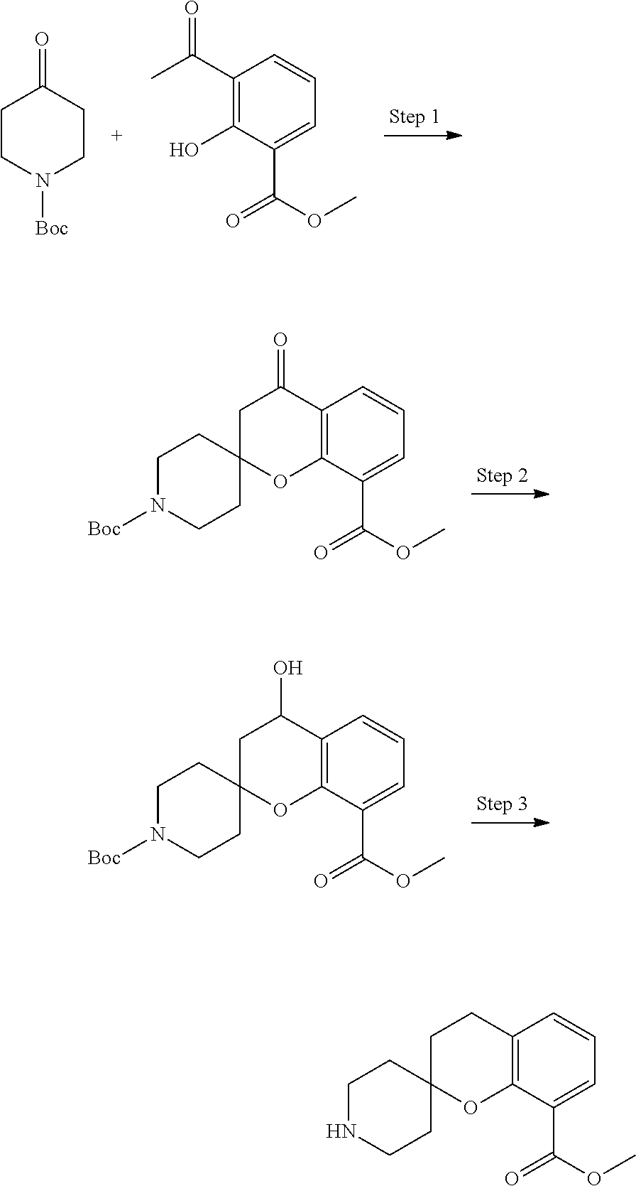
C12=C(C(C(OC)=O)=CC=C1)OC1(CC2=O)CCN([Boc])CC1.C12=C(C(C(OC)=O)=CC=C1)OC1(CC2O)CCN([Boc])CC1.C12=C(C(C(OC)=O)=CC=C1)OC1(CC2)CCNCC1.C1(C(C)=O)=C(O)C(C(OC)=O)=CC=C1.C1CN([Boc])CCC1=O
